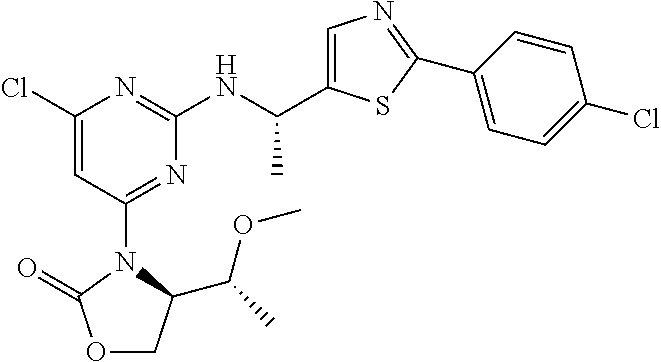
C1=C(C(NC2=NC(Cl)=CC(N3C(C(C)OC)COC3=O)=N2)C)SC(C2=CC=C(Cl)C=C2)=N1
